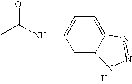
CC(NC1=CC=C2N=NNC2=C1)=O.[H]
